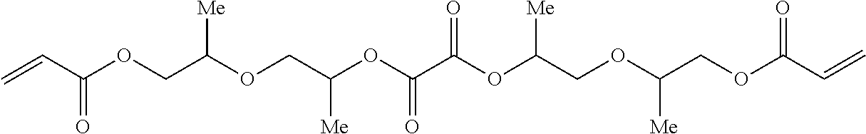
C=CC(OCC(OCC(OC(C(OC(COC(COC(C=C)=O)[Me])[Me])=O)=O)[Me])[Me])=O
